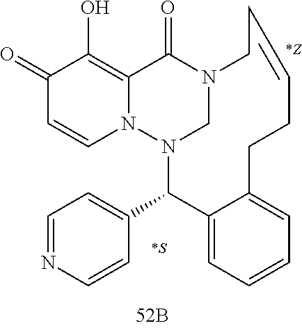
N12CN(C(C3=CC=NC=C3)C3=CC=CC=C3CCC=CC1)N1C=CC(=O)C(O)=C1C2=O.[*S].[*Z]
